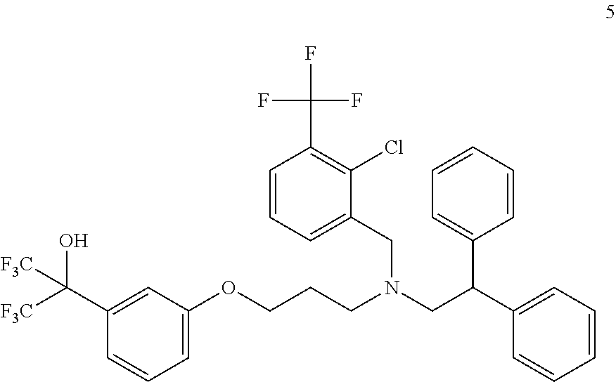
C1(C([F3C])(O)[F3C])=CC(OCCCN(CC(C2=CC=CC=C2)C2=CC=CC=C2)CC2=CC=CC(C(F)(F)F)=C2Cl)=CC=C1
